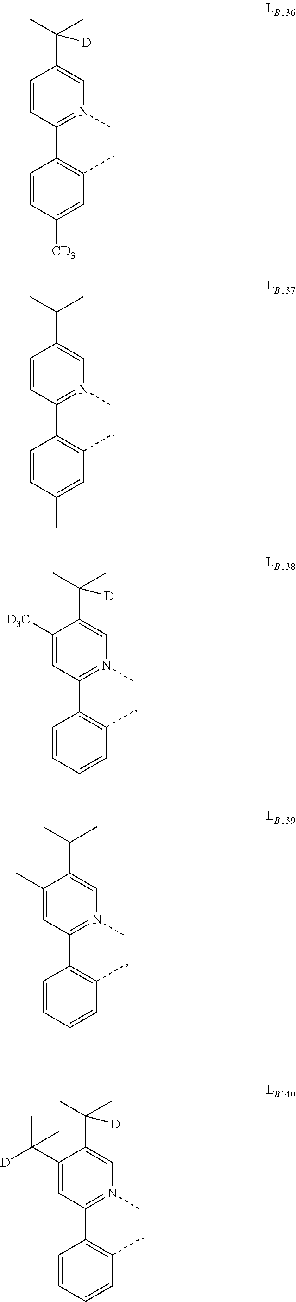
C1=CC([CD3])=CC(C)=C1C1=N(C)C=C(C(C)(C)[D])C=C1.C1=CC(C)=CC(C)=C1C1=N(C)C=C(C(C)C)C=C1.C1=CC=CC(C)=C1C1=N(C)C=C(C(C)(C)[D])C([D3C])=C1.C1=CC=CC(C)=C1C1=N(C)C=C(C(C)C)C(C)=C1.C1=CC=CC(C)=C1C1=N(C)C=C(C(C)(C)[D])C(C([D])(C)C)=C1
